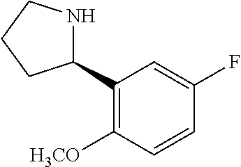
C1(C2=C([H3CO])C=CC(F)=C2)NCCC1
